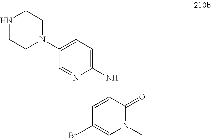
C1=C(NC2=CC=C(N3CCNCC3)C=N2)C(=O)N(C)C=C1Br
